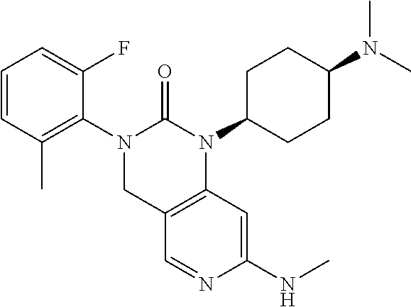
C1=CC(C)=C(N2CC3=C(N(C4CCC(N(C)C)CC4)C2=O)C=C(NC)N=C3)C(F)=C1
